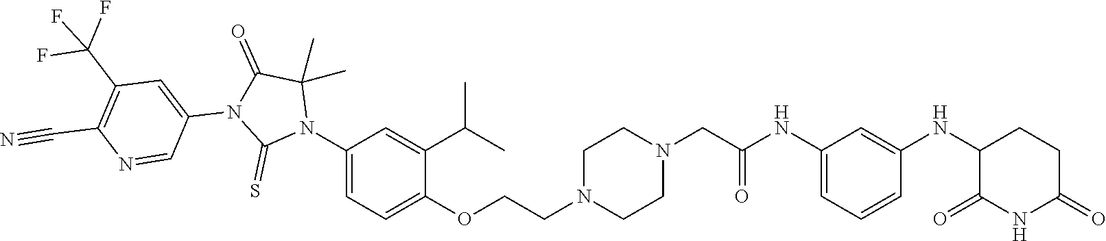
C1=C(NC(CN2CCN(CCOC3=CC=C(N4C(C)(C)C(=O)N(C5=CC(C(F)(F)F)=C(C#N)N=C5)C4=S)C=C3C(C)C)CC2)=O)C=C(NC2C(=O)NC(=O)CC2)C=C1
